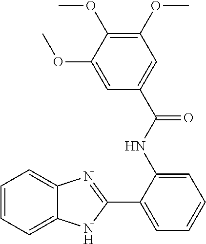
C1(NC(C2=CC(OC)=C(OC)C(OC)=C2)=O)=CC=CC=C1C1=NC2=CC=CC=C2N1
